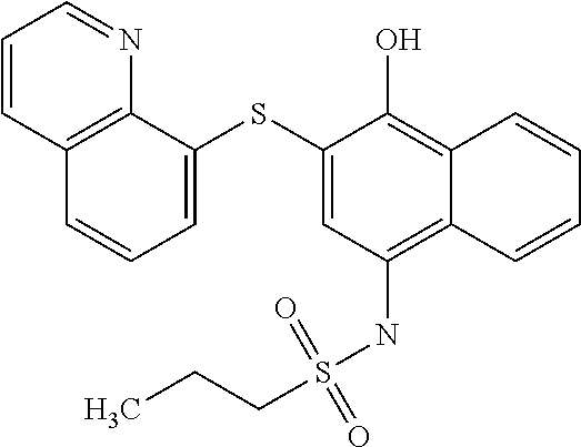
C1=C(SC2=CC=CC3=C2N=CC=C3)C(O)=C2C(=C1NS(CCC)(=O)=O)C=CC=C2
